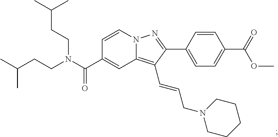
N12C(=C(C=CCN3CCCCC3)C(C3=CC=C(C(=O)OC)C=C3)=N1)C=C(C(N(CCC(C)C)CCC(C)C)=O)C=C2
